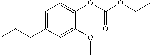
C1=C(CCC)C=C(OC)C(OC(OCC)=O)=C1
